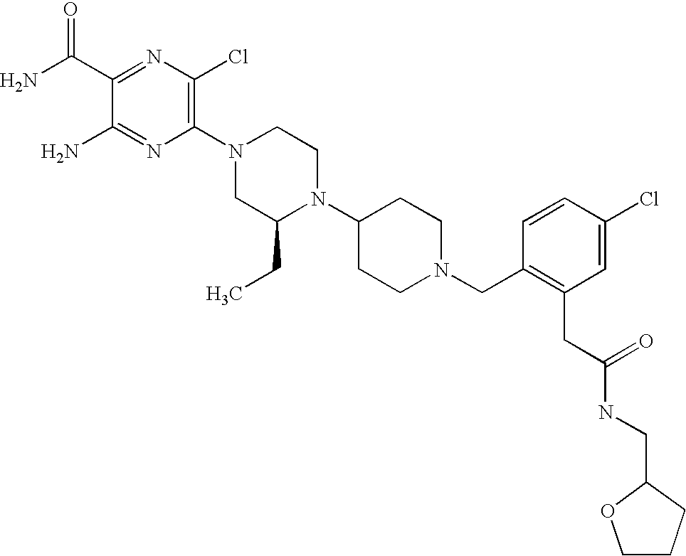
C1(C(N)=O)=NC(Cl)=C(N2CC(CC)N(C3CCN(CC4=C(CC(NCC5OCCC5)=O)C=C(Cl)C=C4)CC3)CC2)N=C1N
